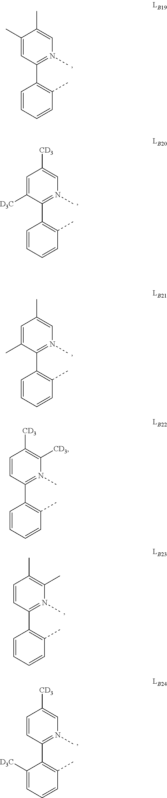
C1=CC=CC(C)=C1C1=N(C)C=C(C)C(C)=C1.C1=CC=CC(C)=C1C1=N(C)C(C)=C(C)C=C1.C1=C([D3C])C(C2=N(C)C=C([CD3])C=C2)=C(C)C=C1.C1=CC=CC(C)=C1C1=N(C)C=C([CD3])C=C1[D3C].C1=CC=CC(C)=C1C1=N(C)C=C(C)C=C1C.C1=CC=CC(C)=C1C1=N(C)C([CD3])=C([CD3])C=C1
